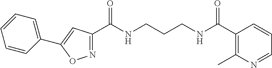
C1(C(NCCCNC(C2=C(C)N=CC=C2)=O)=O)=NOC(C2=CC=CC=C2)=C1
